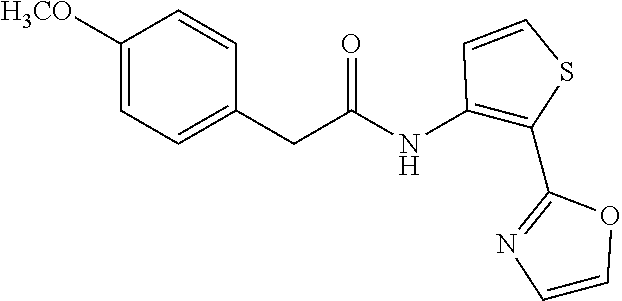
C1([H3CO])=CC=C(CC(NC2=C(C3=NC=CO3)SC=C2)=O)C=C1
